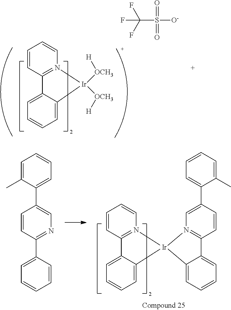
C1=CC2=N(C=C1)[Ir]1(C3=CC=CC=C23)N2=C(C=CC(C3=CC=CC=C3C)=C2)C2=CC=CC=C21.C1=CC(C2=CC=CC=C2)=NC=C1C1=CC=CC=C1C.C1=CC2=N(C=C1)[Ir]([OCH3][H])([OCH3][H])C1=CC=CC=C21.C(S([O-])(=O)=O)(F)(F)F
